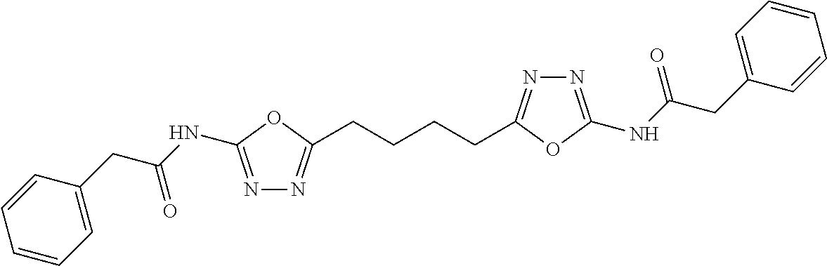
N1=C(NC(CC2=CC=CC=C2)=O)OC(CCCCC2=NN=C(NC(CC3=CC=CC=C3)=O)O2)=N1
